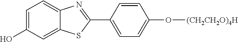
C1=C(O)C=C2C(=C1)N=C(C1=CC=C(O[(CH2CH2O)4H])C=C1)S2
